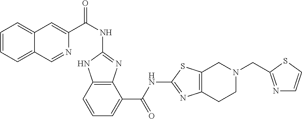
C1(NC(C2=CC3=CC=CC=C3C=N2)=O)=NC2=C(N1)C=CC=C2C(NC1=NC2=C(S1)CN(CC1=NC=CS1)CC2)=O
